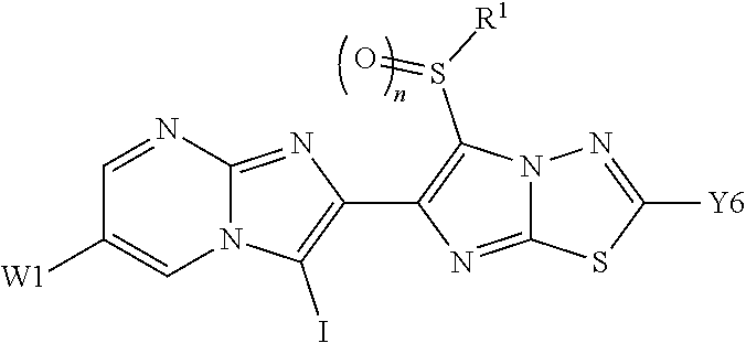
C1=NC2=NC(C3=C(S([R1])=O)N4C(=N3)SC([Y6])=N4)=C(I)N2C=C1[W1]
